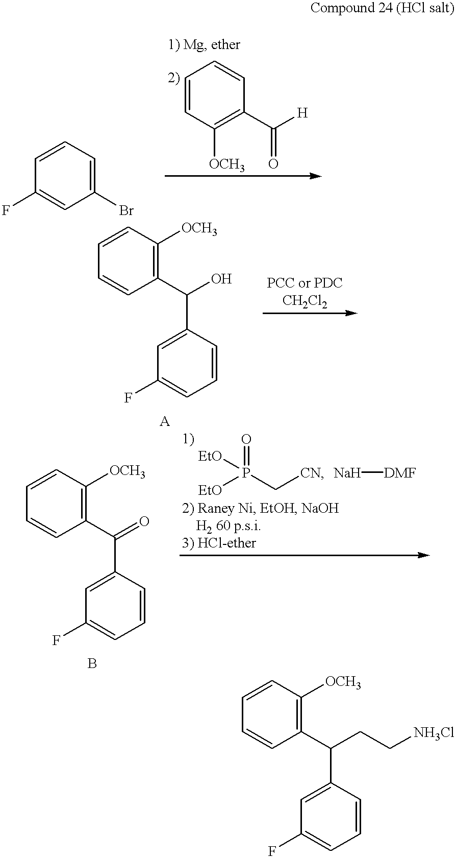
C1(Br)=CC=CC(F)=C1.C1=CC([OCH3])=C(C([H])=O)C=C1.C1(C(O)C2=CC(F)=CC=C2)=C([OCH3])C=CC=C1.C1(C(=O)C2=CC(F)=CC=C2)=C([OCH3])C=CC=C1.[EtO]P(C[CN])(=O)[EtO].[Na][DMF].C1(C(CC[NH3Cl])C2=CC(F)=CC=C2)=C([OCH3])C=CC=C1
